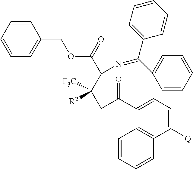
C1(COC(C(C([R2])([F3C])CC(C2=CC=C([Q])C3=C2C=CC=C3)=O)N=C(C2=CC=CC=C2)C2=CC=CC=C2)=O)=CC=CC=C1
